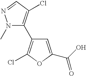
N1(C)C(C2=C(Cl)OC(C(O)=O)=C2)=C(Cl)C=N1
